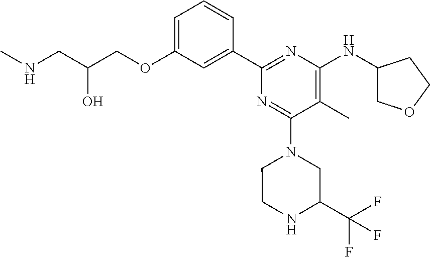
C1=C(OCC(CNC)O)C=C(C2=NC(NC3COCC3)=C(C)C(N3CCNC(C(F)(F)F)C3)=N2)C=C1
